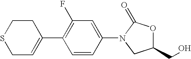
S1CC=C(C2=C(F)C=C(N3CC(CO)OC3=O)C=C2)CC1
